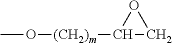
CO[(CH2)m]C1OC1
